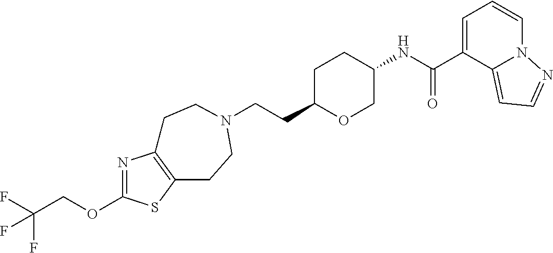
C(CC1OCC(NC(C2=CC=CN3C2=CC=N3)=O)CC1)N1CCC2=C(N=C(OCC(F)(F)F)S2)CC1
